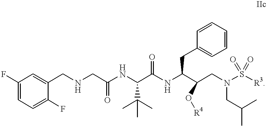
C1(F)=CC=C(F)C(CNCC(NC(C(NC(C(CN(S(=O)(=O)[R3])CC(C)C)O[R4])CC2=CC=CC=C2)=O)C(C)(C)C)=O)=C1
